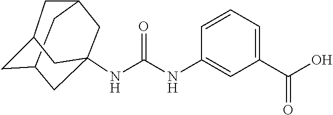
C12CC3CC(NC(NC4=CC(C(O)=O)=CC=C4)=O)(C1)CC(C2)C3
